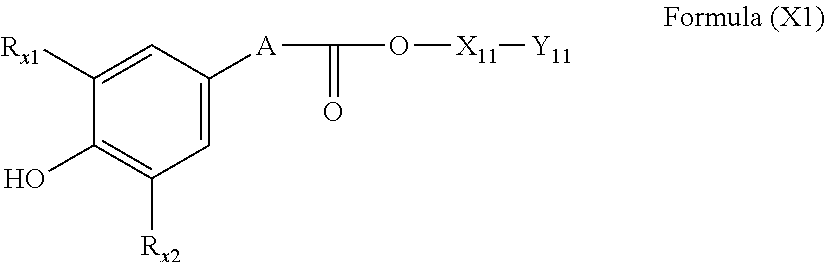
C1=C([A]C(O[X11][Y11])=O)C=C([Rx1])C(O)=C1[Rx2]
